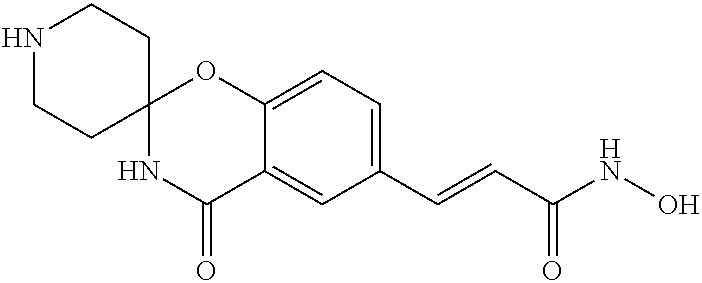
C(=CC(NO)=O)C1=CC=C2C(=C1)C(=O)NC1(CCNCC1)O2
